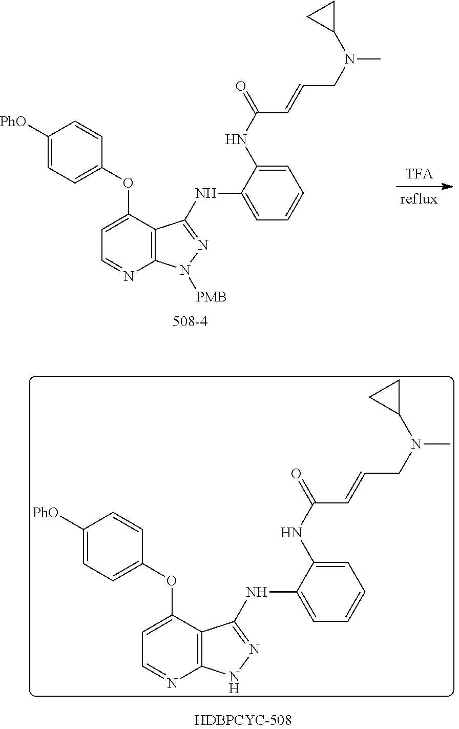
C1(OC2=CC=NC3=C2C(NC2=CC=CC=C2NC(=O)C=CCN(C)C2CC2)=NN3[PMB])=CC=C([PhO])C=C1.C1(OC2=CC=NC3=C2C(NC2=CC=CC=C2NC(=O)C=CCN(C)C2CC2)=NN3)=CC=C([PhO])C=C1
